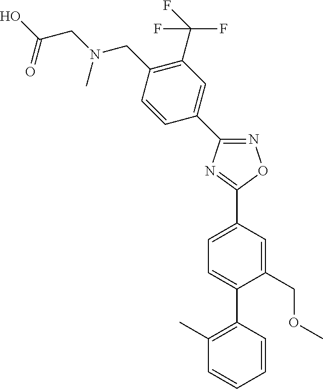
C1(C(F)(F)F)=C(CN(CC(O)=O)C)C=CC(C2=NOC(C3=CC=C(C4=C(C)C=CC=C4)C(COC)=C3)=N2)=C1
